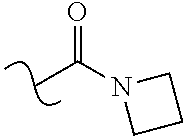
CC(N1CCC1)=O
